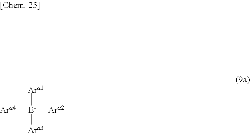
[Ara1][E-]([Ara3])([Ara2])[Ara4]
